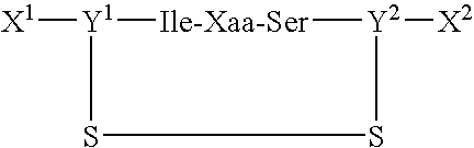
[X1][Y1]1[Ile-Xaa-Ser][Y2]([X2])SS1
